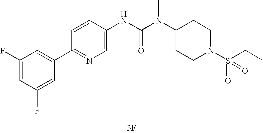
[3F].C1(C2=CC(F)=CC(F)=C2)=NC=C(NC(N(C2CCN(S(=O)(=O)CC)CC2)C)=O)C=C1
